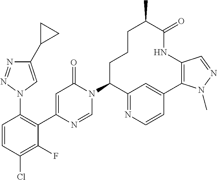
C1(N2C=NC(C3=C(N4C=C(C5CC5)N=N4)C=CC(Cl)=C3F)=CC2=O)C2=NC=CC(=C2)C2=C(NC(=O)C(C)CCC1)C=NN2C
